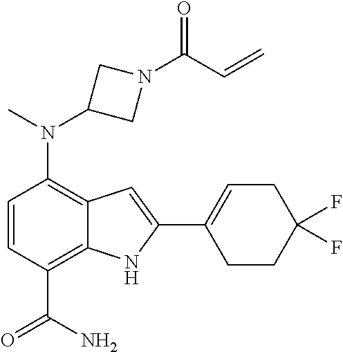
C1(N(C2CN(C(C=C)=O)C2)C)=C2C(=C(C(N)=O)C=C1)NC(C1=CCC(F)(F)CC1)=C2
